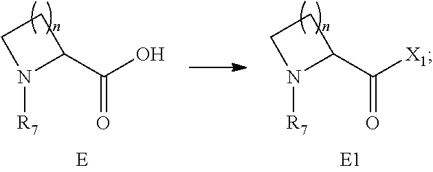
C1CN([R7])C1C(O)=O.C1CN([R7])C1C([X1])=O
